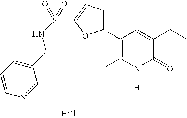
Cl.C1(C2=CC=C(S(=O)(=O)NCC3=CC=CN=C3)O2)=C(C)N([H])C(=O)C(CC)=C1
